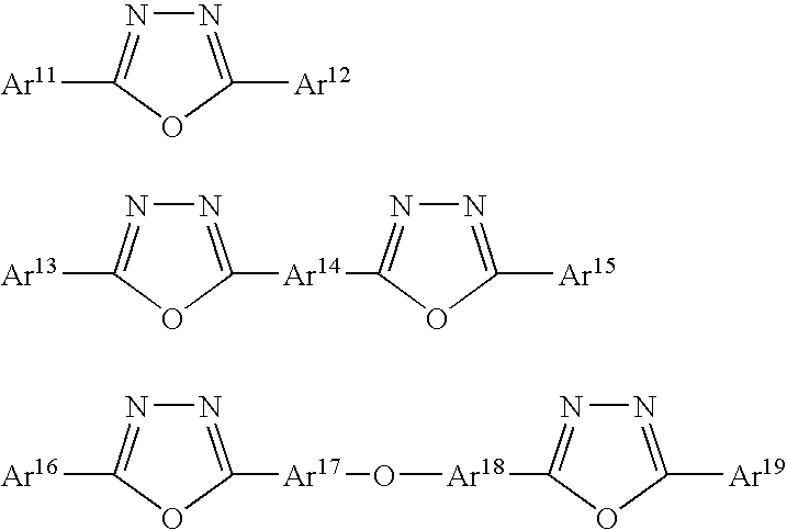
N1=C([Ar12])OC([Ar11])=N1.N1=C([Ar14]C2=NN=C([Ar15])O2)OC([Ar13])=N1.N1=C([Ar17]O[Ar18]C2=NN=C([Ar19])O2)OC([Ar16])=N1
